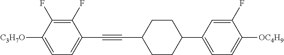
C1(F)=C(F)C([C3H7O])=CC=C1C#CC1CCC(C2=CC=C([OC4H9])C(F)=C2)CC1
